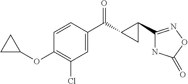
C1=CC(C(C2C(C3=NOC(=O)N3)C2)=O)=CC(Cl)=C1OC1CC1
